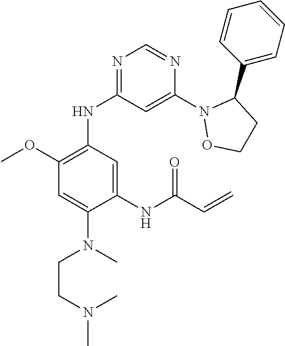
N1=C(NC2=C(OC)C=C(N(C)CCN(C)C)C(NC(C=C)=O)=C2)C=C(N2OCCC2C2=CC=CC=C2)N=C1
